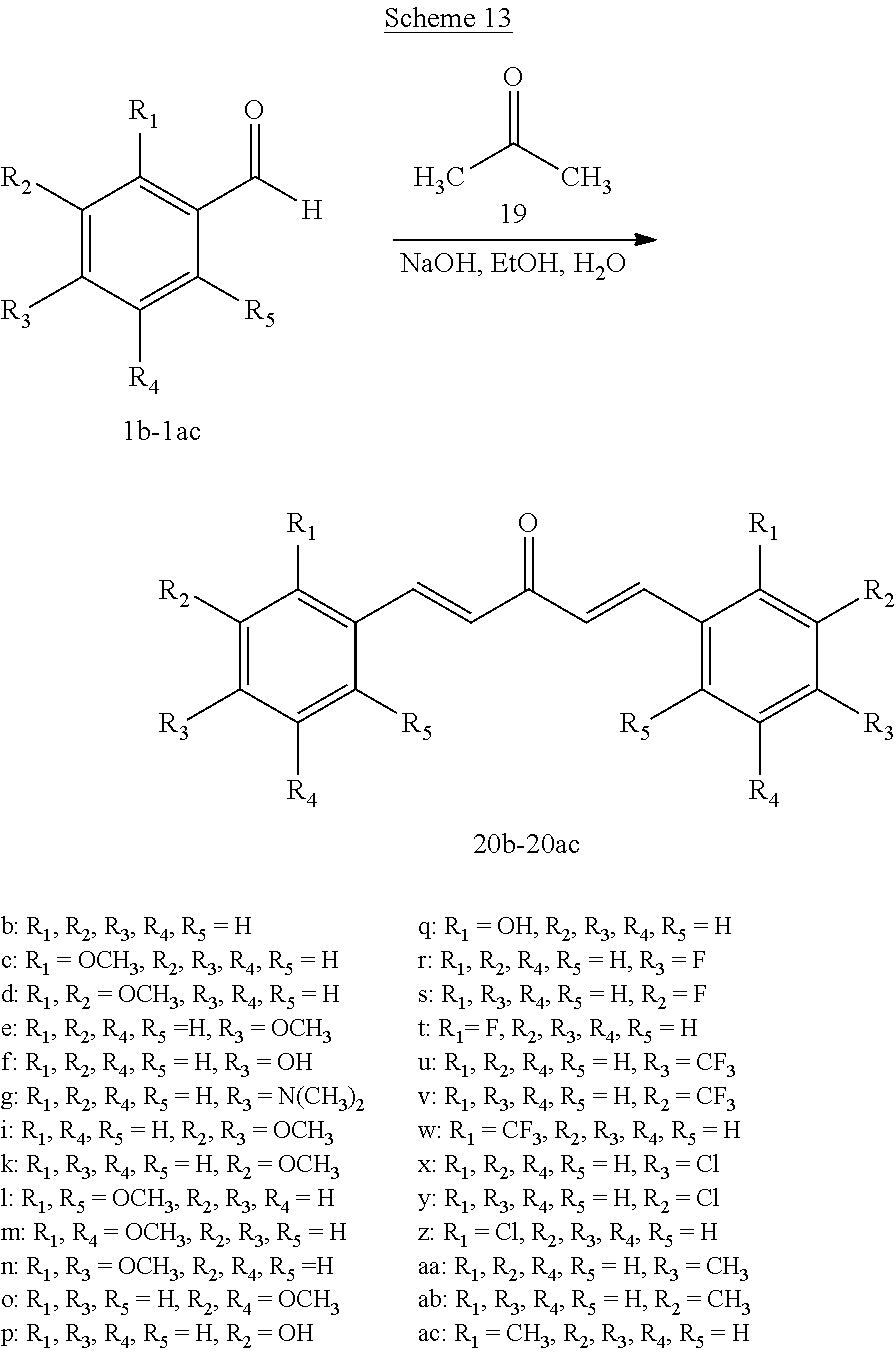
C1([R2])=C([R3])C([R4])=C([R5])C(C=CC(C=CC2=C([R5])C([R4])=C([R3])C([R2])=C2[R1])=O)=C1[R1].O=C(C)C.C1([R2])=C([R3])C([R4])=C([R5])C(C([H])=O)=C1[R1]
